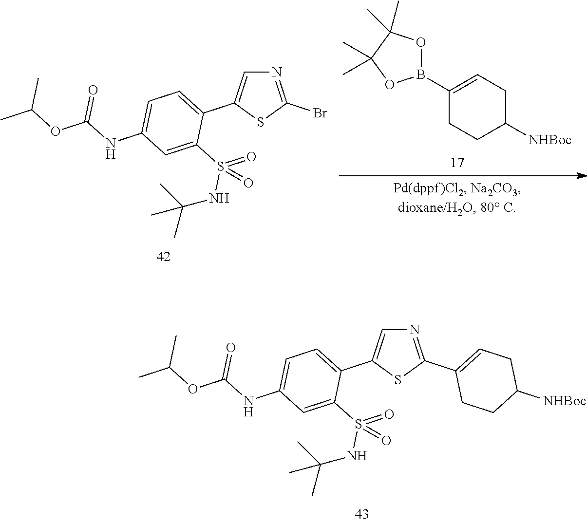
B1(C2=CCC([NHBoc])CC2)OC(C)(C)C(C)(C)O1.N1=C(Br)SC(C2=CC=C(NC(OC(C)C)=O)C=C2S(=O)(NC(C)(C)C)=O)=C1.N1=C(C2=CCC([NHBoc])CC2)SC(C2=CC=C(NC(OC(C)C)=O)C=C2S(=O)(NC(C)(C)C)=O)=C1
